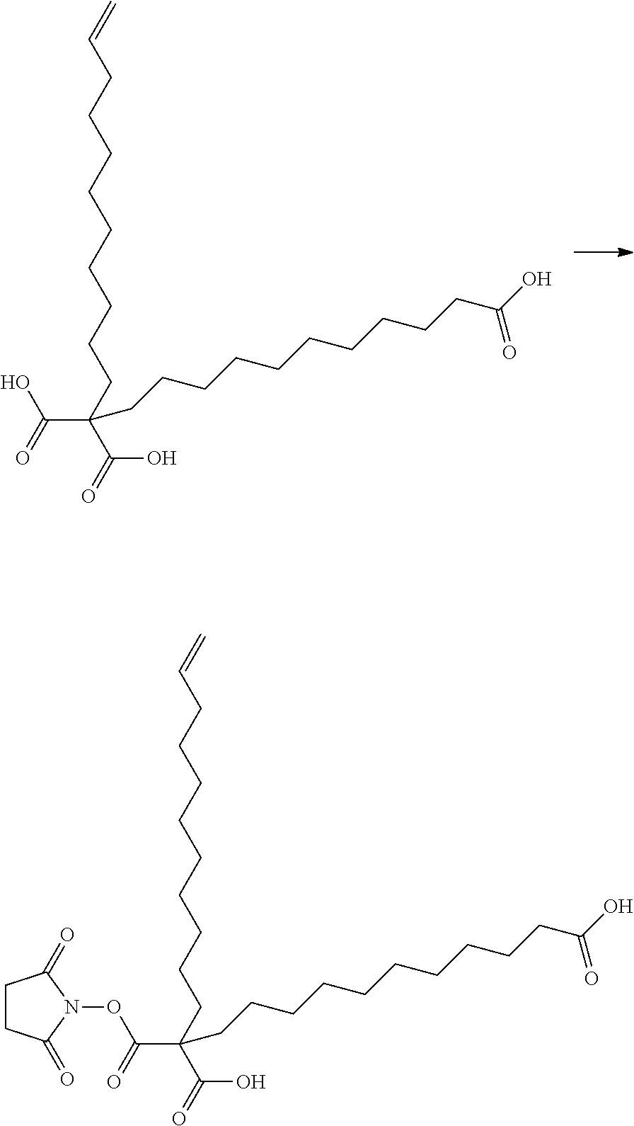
C=CCCCCCCCCCC(C(=O)O)(C(=O)O)CCCCCCCCCCC(O)=O.C=CCCCCCCCCCC(C(=O)O)(C(=O)ON1C(=O)CCC1=O)CCCCCCCCCCC(O)=O
